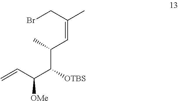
C(=C(C)CBr)C(C)C(C([OMe])C=C)[OTBS]
